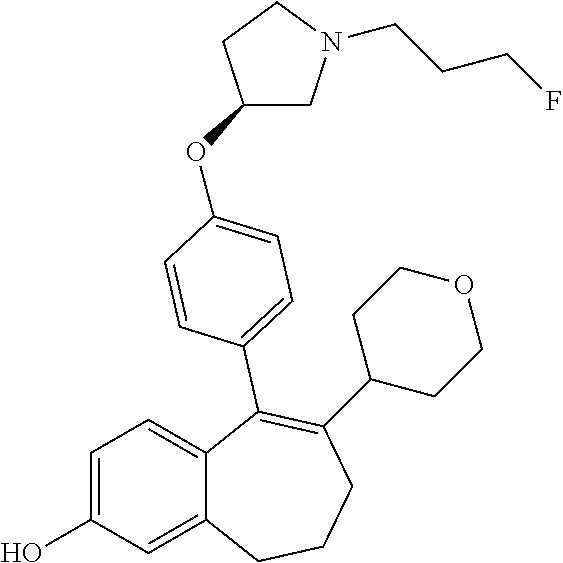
C1=C(O)C=C2C(=C1)C(C1=CC=C(OC3CN(CCCF)CC3)C=C1)=C(C1CCOCC1)CCC2
